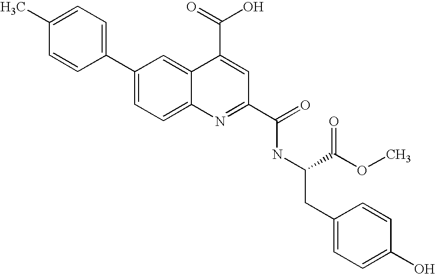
C1=C(C)C=CC(C2=CC=C3C(=C2)C(C(=O)O)=CC(C(=O)NC(CC2=CC=C(O)C=C2)C(OC)=O)=N3)=C1
